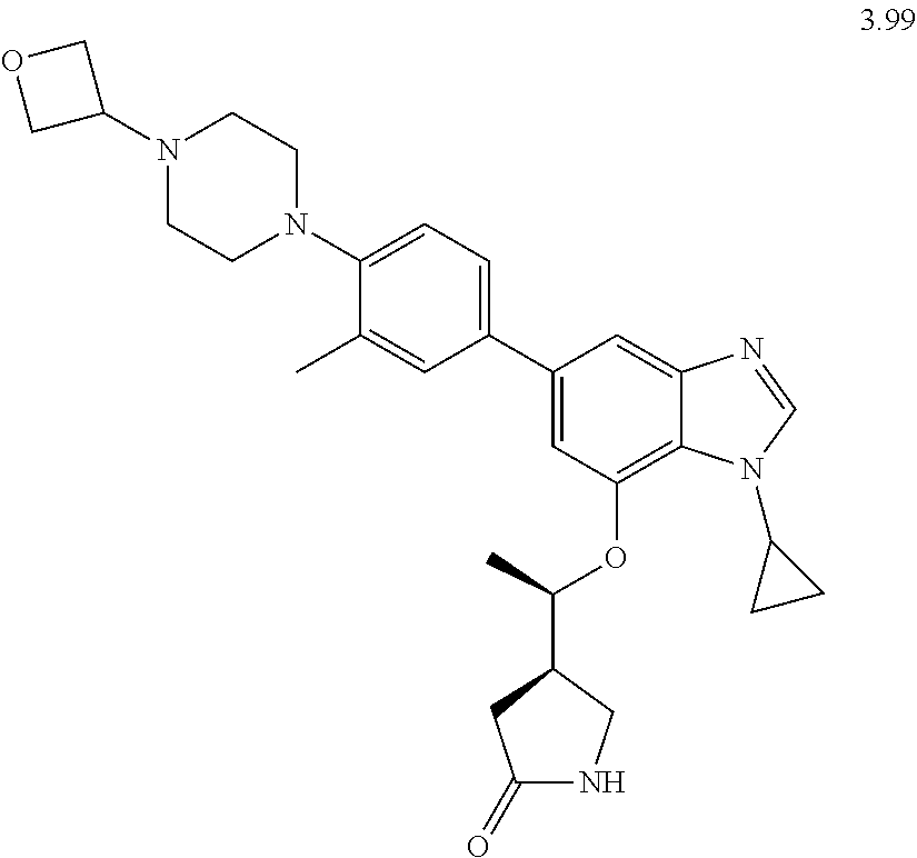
C1(C2=CC=C(N3CCN(C4COC4)CC3)C(C)=C2)=CC(OC(C)C2CC(=O)NC2)=C2C(=C1)N=CN2C1CC1
